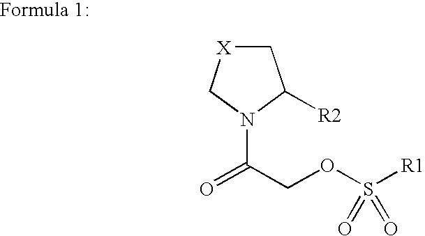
C1[X]CN(C(=O)COS([R1])(=O)=O)C1[R2]
